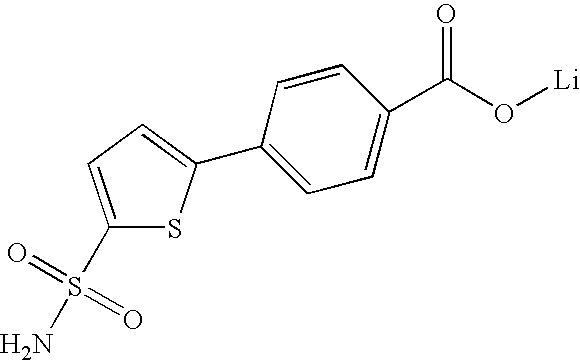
C1(S(=O)(=O)N)=CC=C(C2=CC=C(C(O[Li])=O)C=C2)S1
